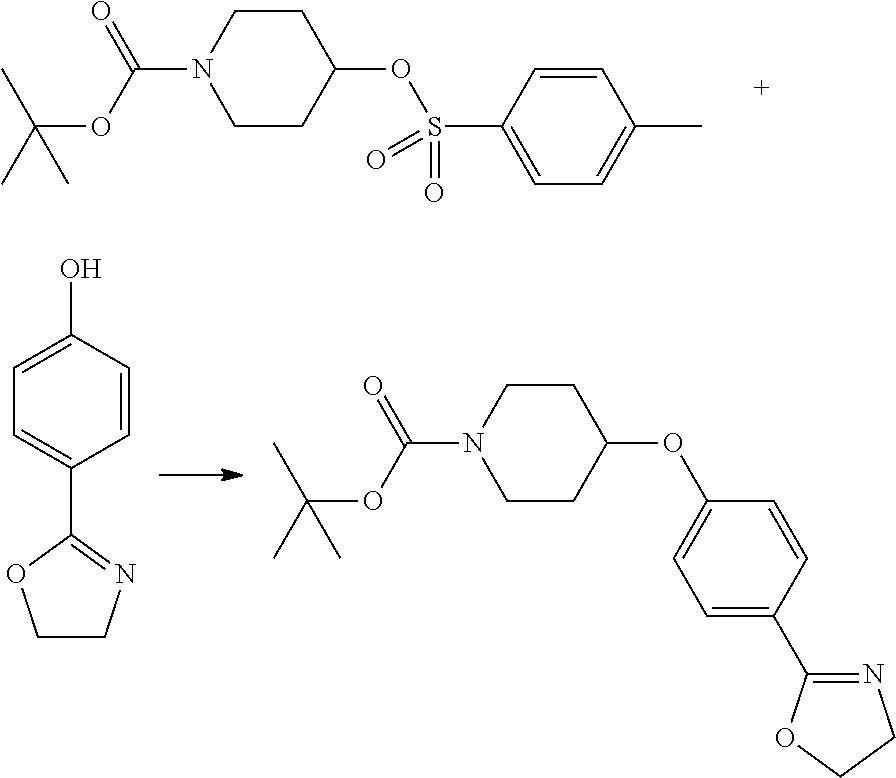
C1CC(OS(C2=CC=C(C)C=C2)(=O)=O)CCN1C(OC(C)(C)C)=O.C1=C(O)C=CC(C2=NCCO2)=C1.C1CC(OC2=CC=C(C3=NCCO3)C=C2)CCN1C(OC(C)(C)C)=O
